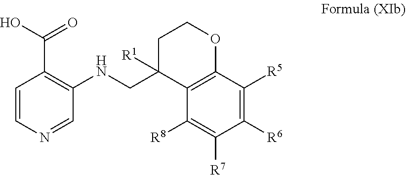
C1=CN=CC(NCC2([R1])CCOC3=C2C([R8])=C([R7])C([R6])=C3[R5])=C1C(O)=O
